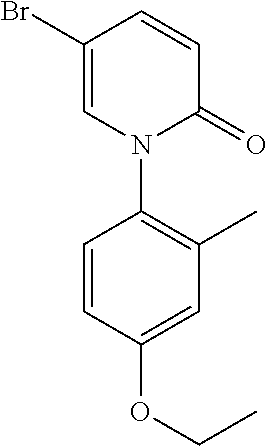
C1=CC(Br)=CN(C2=C(C)C=C(OCC)C=C2)C1=O
